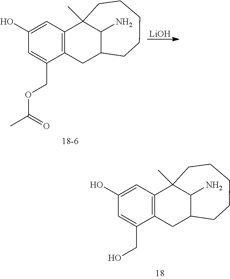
C1(O)=CC2=C(C(CO)=C1)CC1C(N)C2(C)CCCCC1.C1(O)=CC2=C(C(COC(C)=O)=C1)CC1C(N)C2(C)CCCCC1.[LiOH]
